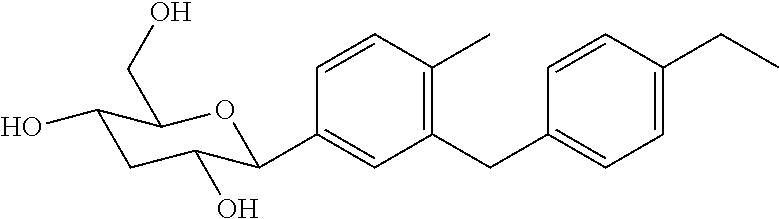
C1(CC2=CC=C(CC)C=C2)=C(C)C=CC(C2C(O)CC(O)C(CO)O2)=C1
